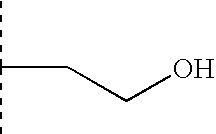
CC(C)CCO
